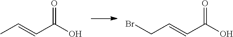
CC=CC(O)=O.C(C=CC(O)=O)Br
